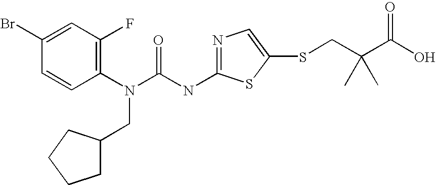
C1(Br)=CC(F)=C(N(C(NC2=NC=C(SCC(C(O)=O)(C)C)S2)=O)CC2CCCC2)C=C1
